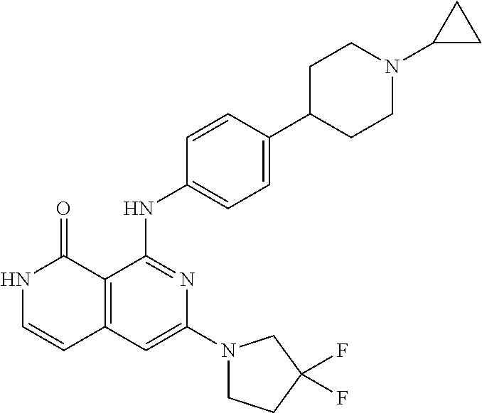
C1=CC(NC2=NC(N3CCC(F)(F)C3)=CC3=C2C(=O)NC=C3)=CC=C1C1CCN(C2CC2)CC1
